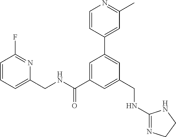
C1(CNC(C2=CC(C3=CC(C)=NC=C3)=CC(CNC3=NCCN3)=C2)=O)=CC=CC(F)=N1
